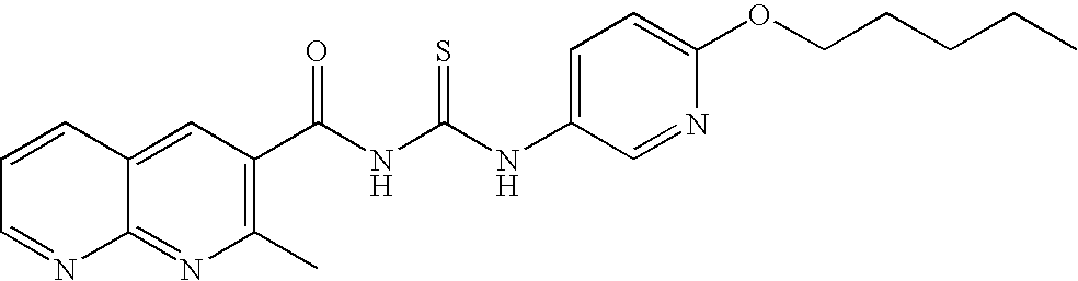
N(C(NC(=O)C1=C(C)N=C2C(=C1)C=CC=N2)=S)C1=CC=C(OCCCCC)N=C1
